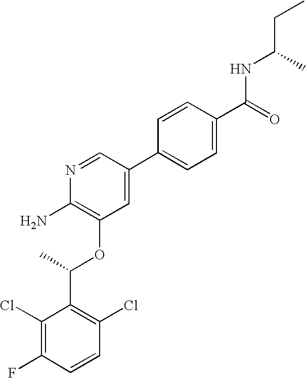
C1(Cl)=C(F)C=CC(Cl)=C1C(C)OC1=C(N)N=CC(C2=CC=C(C(=O)NC(CC)C)C=C2)=C1
